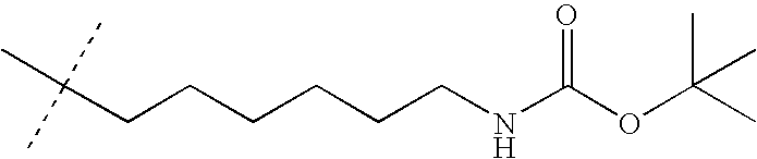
C(CCCCCCNC(OC(C)(C)C)=O)(C)(C)C
